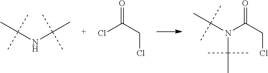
CC(NC(C)(C)C)(C)C.C(C(Cl)=O)Cl.C(C(N(C(C)(C)C)C(C)(C)C)=O)Cl
